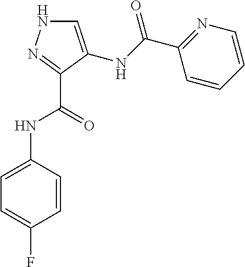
C1=CC(NC(C2=NNC=C2NC(C2=NC=CC=C2)=O)=O)=CC=C1F
